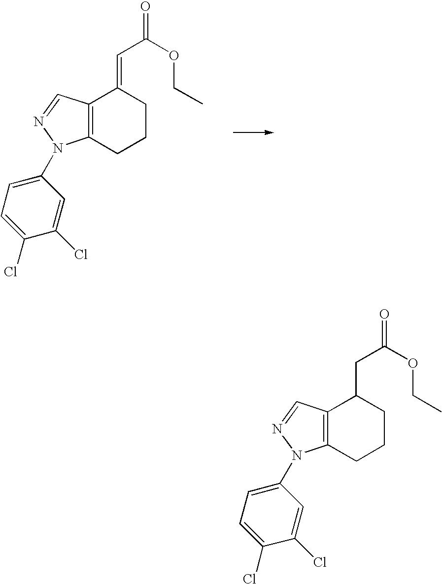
C12=C(CCCC1CC(=O)OCC)N(C1=CC=C(Cl)C(Cl)=C1)N=C2.C12=C(CCCC1=CC(=O)OCC)N(C1=CC=C(Cl)C(Cl)=C1)N=C2
